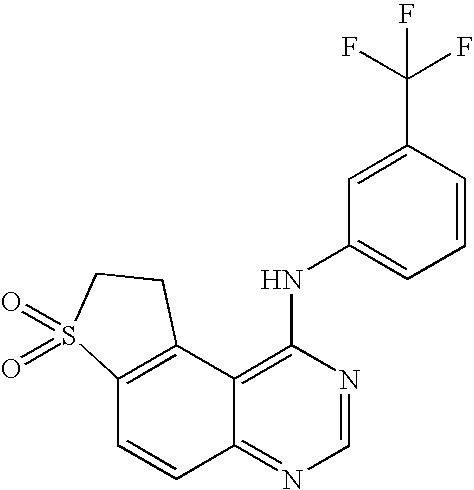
C12=C(C3=C(NC4=CC=CC(C(F)(F)F)=C4)N=CN=C3C=C1)CCS2(=O)=O
